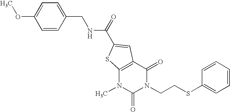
COC1=CC=C(CNC(=O)C2=CC3=C(N(C)C(=O)N(CCSC4=CC=CC=C4)C3=O)S2)C=C1
